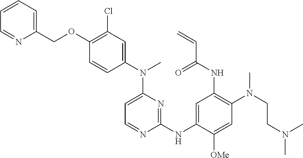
C1=NC(NC2=CC(NC(C=C)=O)=C(N(CCN(C)C)C)C=C2[OMe])=NC(N(C)C2=CC(Cl)=C(OCC3=CC=CC=N3)C=C2)=C1
